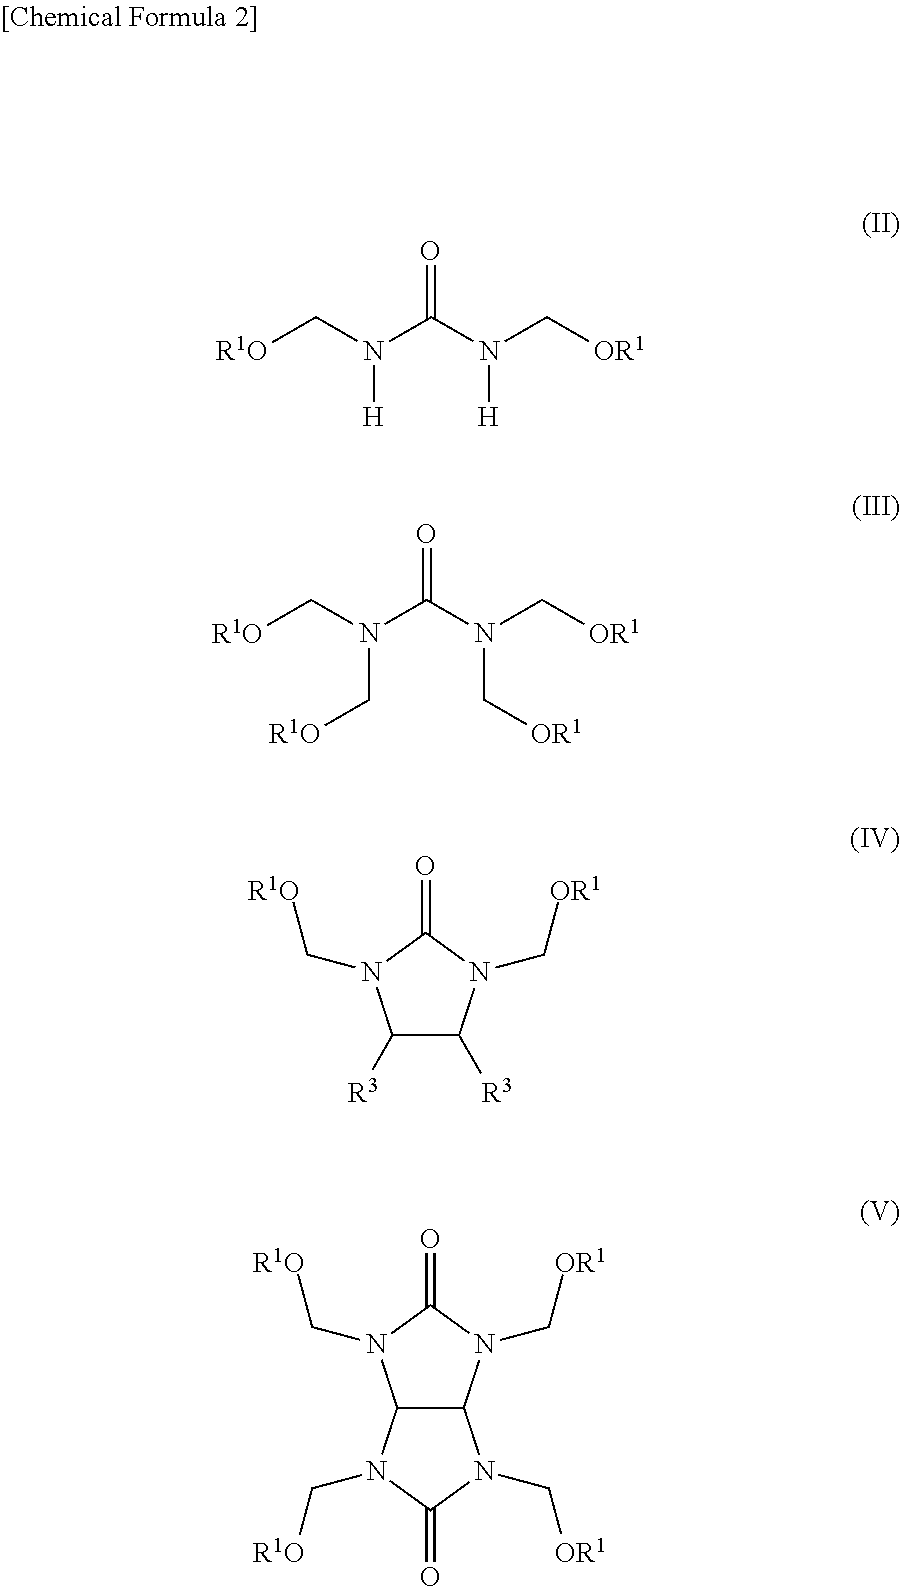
[R1O]CN(C(N(C[OR1])[H])=O)[H].[R1O]CN(C(N(C[OR1])C[OR1])=O)C[R1O].C1([R3])C([R3])N(C[OR1])C(=O)N1C[R1O].N1(C[OR1])C(=O)N(C[R1O])C2C1N(C[OR1])C(=O)N2C[R1O]
